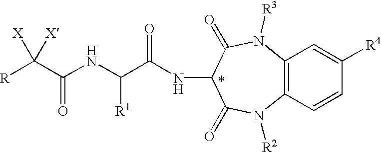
[R]C(C(NC(C(NC1C(=O)N([R3])C2=C(C=CC([R4])=C2)N([R2])C1=O)=O)[R1])=O)([X])[X]
